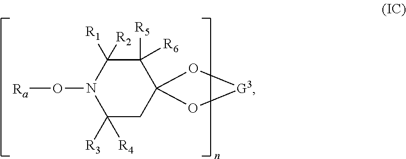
C1([R3])([R4])CC2(C([R6])([R5])C([R1])([R2])N1O[Ra])O[G3]O2
